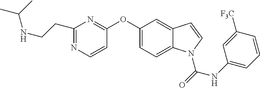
O(C1=CC=C2C(=C1)C=CN2C(NC1=CC=CC([F3C])=C1)=O)C1=NC(CCNC(C)C)=NC=C1
